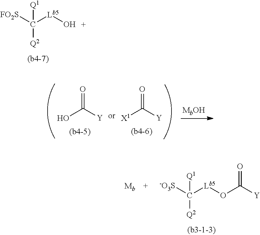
[FO2S]C([Lb5]O)([Q1])[Q2].OC([Y])=O.[X1]C([Y])=O.[ -O3S]C([Lb5]OC([Y])=O)([Q1])[Q2]
